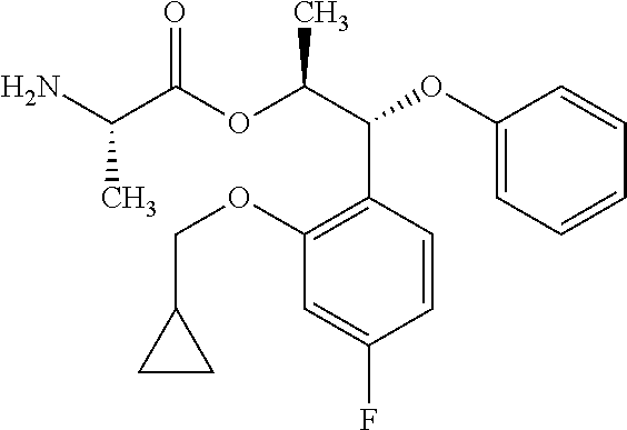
CC(C(=O)OC(C(C1=C(OCC2CC2)C=C(F)C=C1)OC1=CC=CC=C1)C)N
